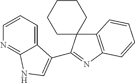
C12=CC=CN=C1NC=C2C1=NC2=C(C13CCCCC3)C=CC=C2
